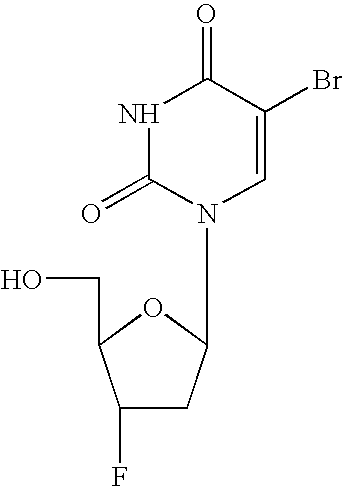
N1C(=O)N(C2CC(F)C(CO)O2)C=C(Br)C1=O
